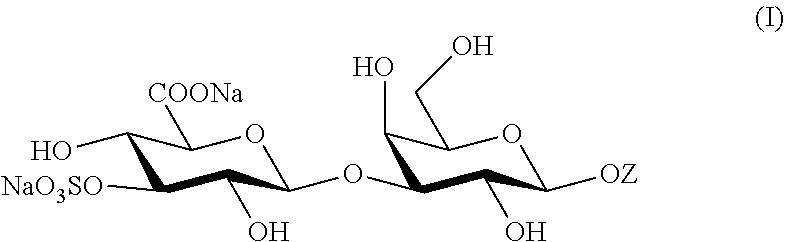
C1(O)C([NaO3SO])C(O)C(OC2C(O)C(CO)OC([OZ])C2O)OC1[COONa]
